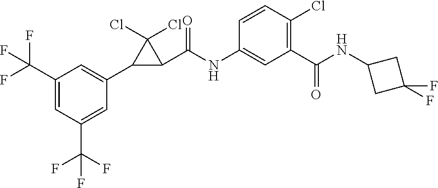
C1=C(C(F)(F)F)C=C(C(F)(F)F)C=C1C1C(C(NC2=CC(C(NC3CC(F)(F)C3)=O)=C(Cl)C=C2)=O)C1(Cl)Cl
